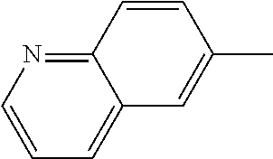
CC1=CC2=CC=CN=C2C=C1
